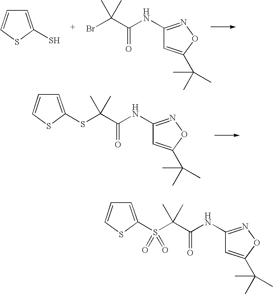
C1=C(S)SC=C1.BrC(C(NC1=NOC(C(C)(C)C)=C1)=O)(C)C.S(C(C(NC1=NOC(C(C)(C)C)=C1)=O)(C)C)C1=CC=CS1.S(C(C(NC1=NOC(C(C)(C)C)=C1)=O)(C)C)(C1=CC=CS1)(=O)=O
